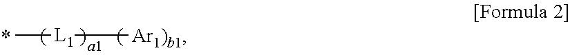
C[L1][Ar1)b1]
